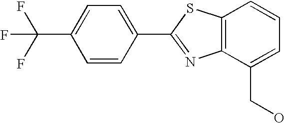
C1=CC(C2=NC3=C(S2)C=CC=C3CO)=CC=C1C(F)(F)F
